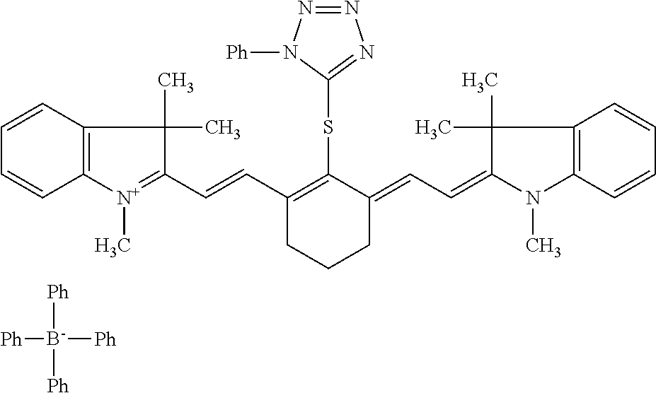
C1=CC=CC2=C1[N+](C)=C(C=CC1=C(SC3=NN=NN3[Ph])C(=CC=C3C(C)(C)C4=C(N3C)C=CC=C4)CCC1)C2(C)C.[Ph][B-]([Ph])([Ph])[Ph]
